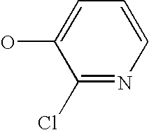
OC1=CC=CN=C1Cl
